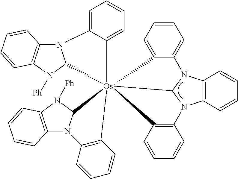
C12=CC=CC=C1N1C3=C(N([Ph])C1[Os]2145(C2N(C6=C(N2[Ph])C=CC=C6)C2=C1C=CC=C2)C1=CC=CC=C1N1C2=C(N(C14)C1=C5C=CC=C1)C=CC=C2)C=CC=C3
